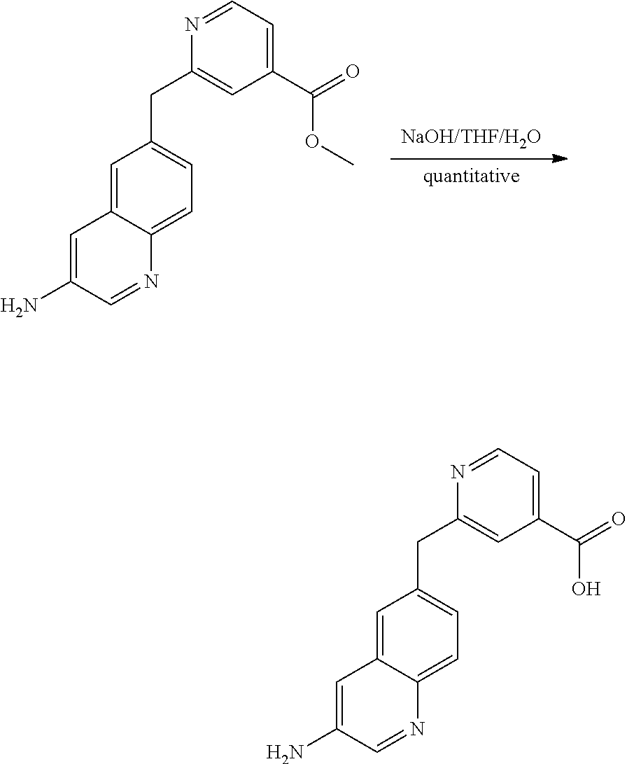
[NaOH/THF/H2O].[quantitative].C1=C2C(=CC=C1CC1=CC(C(=O)OC)=CC=N1)N=CC(N)=C2.C1=C2C(=CC=C1CC1=CC(C(=O)O)=CC=N1)N=CC(N)=C2
